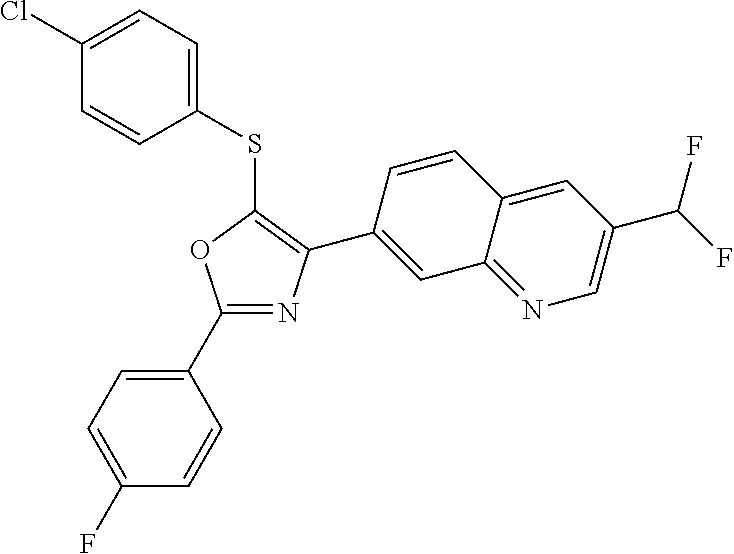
C1(C2=CC=C(F)C=C2)=NC(C2=CC3=NC=C(C(F)F)C=C3C=C2)=C(SC2=CC=C(Cl)C=C2)O1
